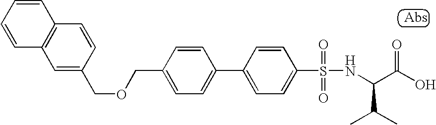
C(C1=CC=C(C2=CC=C(S(NC(C(O)=O)C(C)C)(=O)=O)C=C2)C=C1)OCC1=CC2=C(C=C1)C=CC=C2
